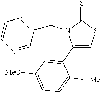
C1(C2=CC([MeO])=CC=C2[OMe])=CSC(=S)N1CC1=CC=CN=C1
